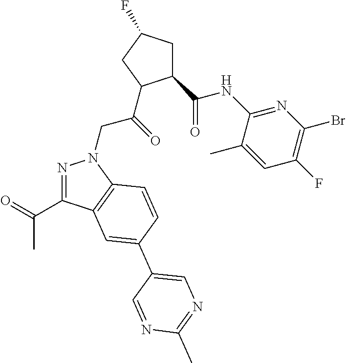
N1=C(C(=O)C)C2=C(N1CC(C1C(C(NC3=NC(Br)=C(F)C=C3C)=O)CC(F)C1)=O)C=CC(C1=CN=C(C)N=C1)=C2
